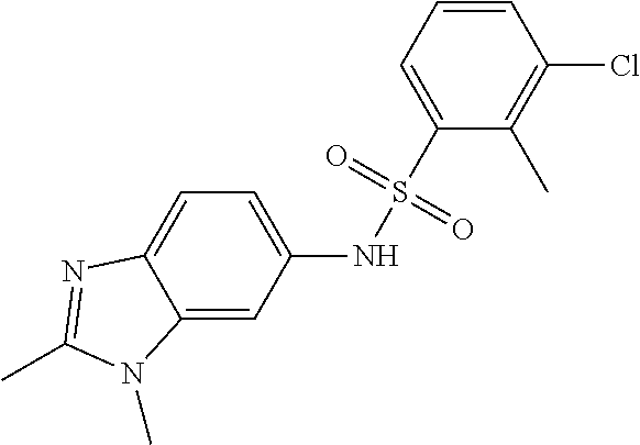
C1=C(NS(C2=CC=CC(Cl)=C2C)(=O)=O)C=C2C(=C1)N=C(C)N2C
